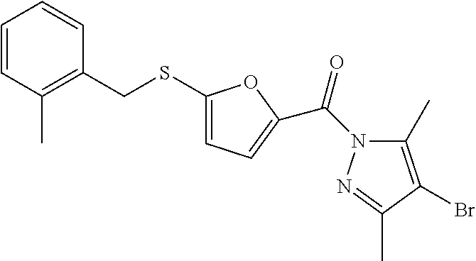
C1=CC(C)=C(CSC2=CC=C(C(N3C(C)=C(Br)C(C)=N3)=O)O2)C=C1
